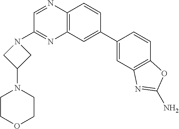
C12=C(C=CC(C3=CC4=C(C=C3)OC(N)=N4)=C1)N=CC(N1CC(N3CCOCC3)C1)=N2
